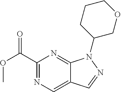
C1(C(=O)OC)=NC=C2C(=N1)N(C1COCCC1)N=C2
